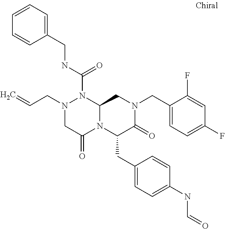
N1(CC=C)CC(=O)N2C(N1C(NCC1=CC=CC=C1)=O)CN(CC1=CC=C(F)C=C1F)C(=O)C2CC1=CC=C(NC=O)C=C1
